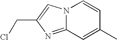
N12C(=NC(CCl)=C1)C=C(C)C=C2
